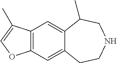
C12=C(C=C3C(=C1)C(C)CNCC3)OC=C2C
